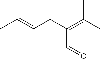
CC(=CCC(=C(C)C)C=O)C
